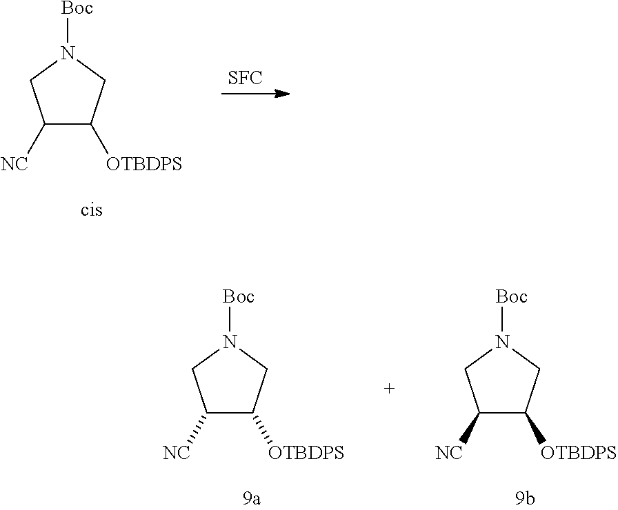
C1([NC])C([OTBDPS])CN([Boc])C1.[SFC].C1([NC])C([OTBDPS])CN([Boc])C1.C1([NC])C([OTBDPS])CN([Boc])C1
